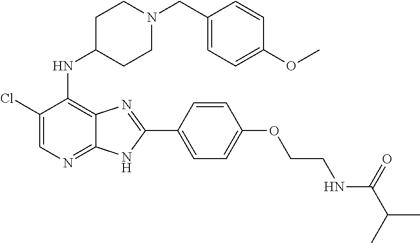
C1(Cl)=CN=C2C(=C1NC1CCN(CC3=CC=C(OC)C=C3)CC1)N=C(C1=CC=C(OCCNC(C(C)C)=O)C=C1)N2
